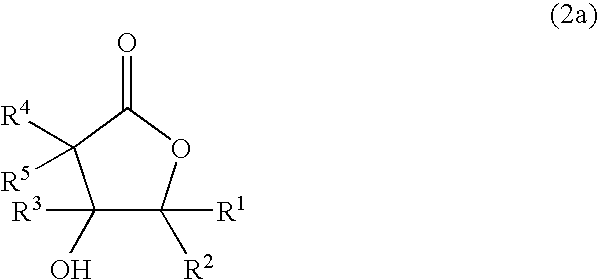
C1([R3])(O)C([R2])([R1])OC(=O)C1([R5])[R4]
